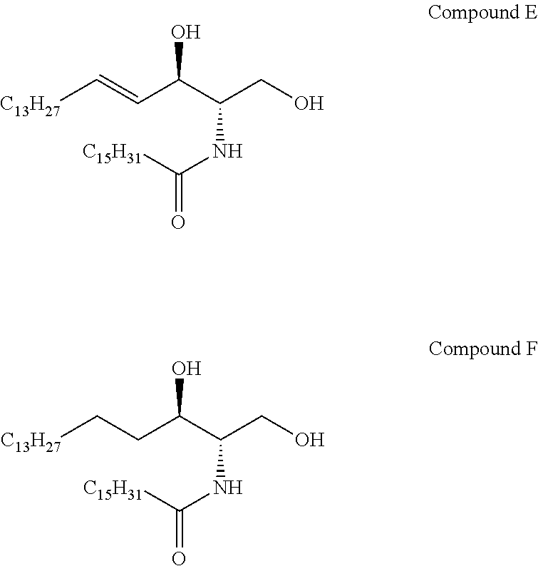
OC(C(CO)NC([C15H31])=O)C=C[C13H27].OC(C(CO)NC([C15H31])=O)CC[C13H27]
